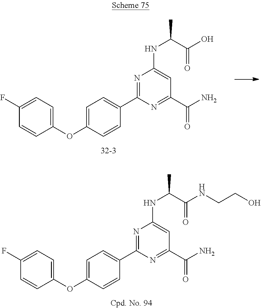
C1(OC2=CC=C(C3=NC(NC(C(O)=O)C)=CC(C(N)=O)=N3)C=C2)=CC=C(F)C=C1.C1(OC2=CC=C(C3=NC(NC(C(NCCO)=O)C)=CC(C(N)=O)=N3)C=C2)=CC=C(F)C=C1
